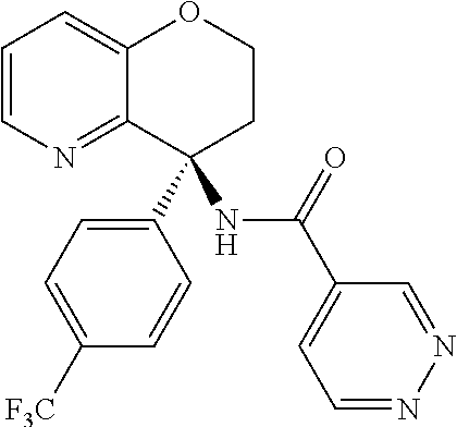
C1=CN=C2C(=C1)OCCC2(C1=CC=C([F3C])C=C1)NC(C1=CC=NN=C1)=O
